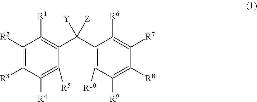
C1([R2])=C([R3])C([R4])=C([R5])C(C(C2=C([R10])C([R9])=C([R8])C([R7])=C2[R6])([Y])[Z])=C1[R1]
